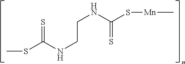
CSC(NCCNC(S[Mn]C)=S)=S
